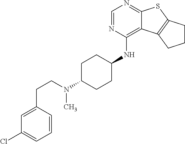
C1=NC(NC2CCC(N(CCC3=CC(Cl)=CC=C3)C)CC2)=C2C(=N1)SC1=C2CCC1
